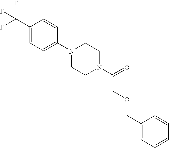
C1(C(F)(F)F)=CC=C(N2CCN(C(=O)COCC3=CC=CC=C3)CC2)C=C1
